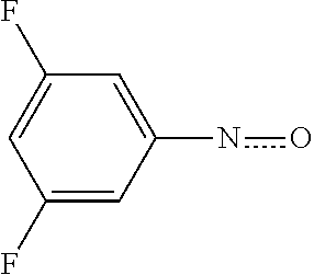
C1(F)=CC(no)=CC(F)=C1
